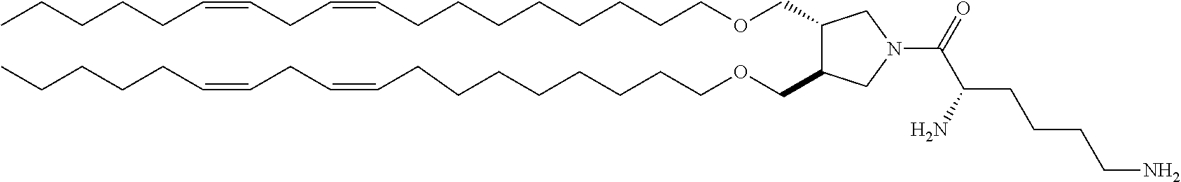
C1(COCCCCCCCCC=CCC=CCCCCC)C(COCCCCCCCCC=CCC=CCCCCC)CN(C(C(CCCCN)N)=O)C1
